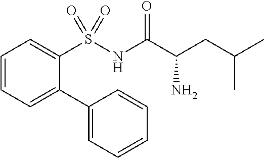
C1=CC=C(C2=CC=CC=C2)C(S(NC(C(CC(C)C)N)=O)(=O)=O)=C1
